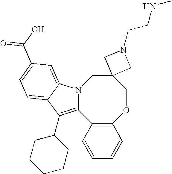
C1=CC=CC2=C1C1=C(C3CCCCC3)C3=CC=C(C(=O)O)C=C3N1CC1(CO2)CN(CCNC)C1
